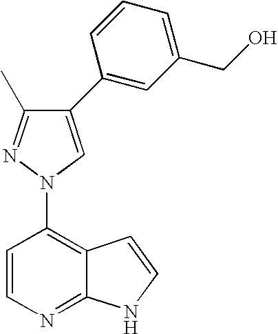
C1=CN=C2C(=C1N1C=C(C3=CC(CO)=CC=C3)C(C)=N1)C=CN2
